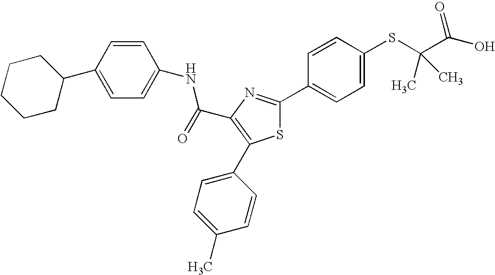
C(C1=C(C2=CC=C(C)C=C2)SC(C2=CC=C(SC(C(O)=O)(C)C)C=C2)=N1)(=O)NC1=CC=C(C2CCCCC2)C=C1
